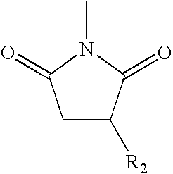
C1C([R2])C(=O)N(C)C1=O
